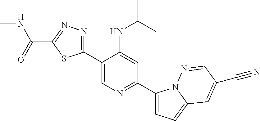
C1(C2=CN=C(C3=CC=C4N3N=CC(C#N)=C4)C=C2NC(C)C)=NN=C(C(=O)NC)S1
